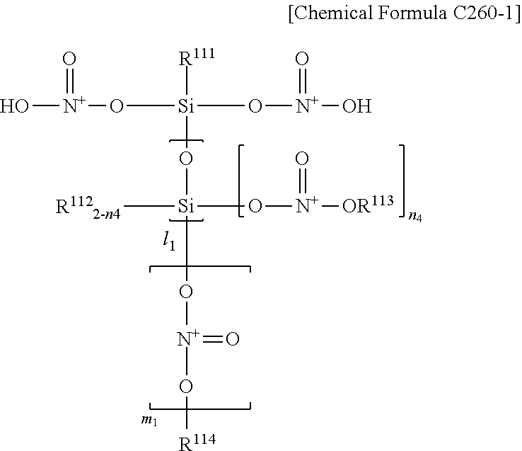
O[N+](=O)O[Si]([R111])(O[N+](O)=O)O[Si]([R1122-n4])(O[N+]([OR113])=O)O[N+](O[R114])=O
